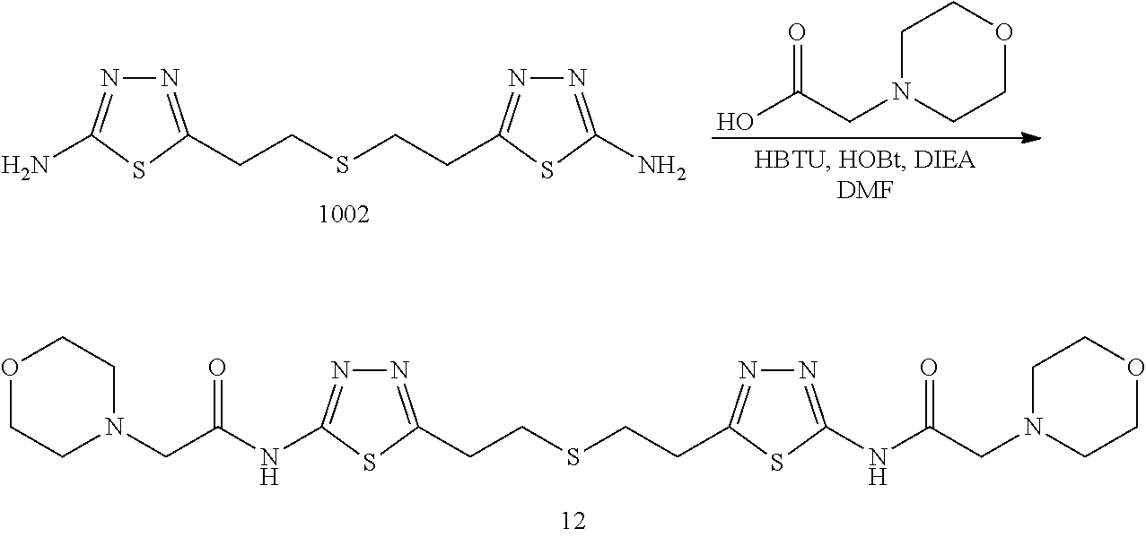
N1=C(CCSCCC2=NN=C(NC(=O)CN3CCOCC3)S2)SC(NC(=O)CN2CCOCC2)=N1.O=C(O)CN1CCOCC1.N1=C(CCSCCC2=NN=C(N)S2)SC(N)=N1
